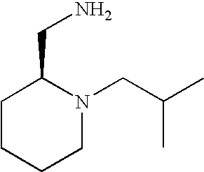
NCC1CCCCN1CC(C)C
